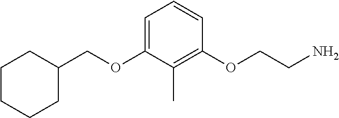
C1=C(OCC2CCCCC2)C(C)=C(OCCN)C=C1
